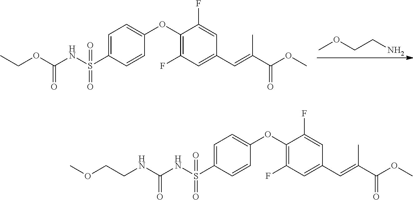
COCCN.C1=C(S(NC(OCC)=O)(=O)=O)C=CC(OC2=C(F)C=C(C=C(C(OC)=O)C)C=C2F)=C1.C1=C(S(NC(NCCOC)=O)(=O)=O)C=CC(OC2=C(F)C=C(C=C(C(OC)=O)C)C=C2F)=C1
